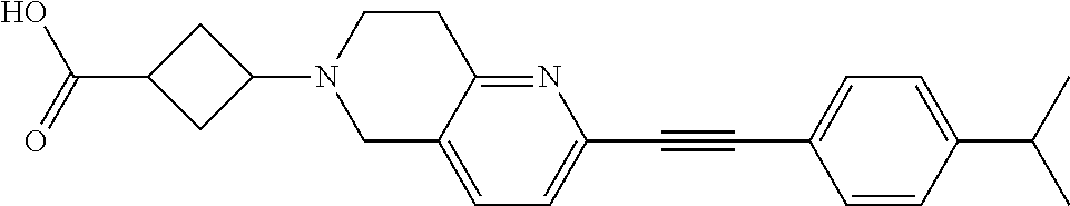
OC(C1CC(N2CC3=CC=C(C#CC4=CC=C(C(C)C)C=C4)N=C3CC2)C1)=O
